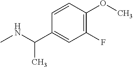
N(C)C(C)C1=CC(F)=C(OC)C=C1
